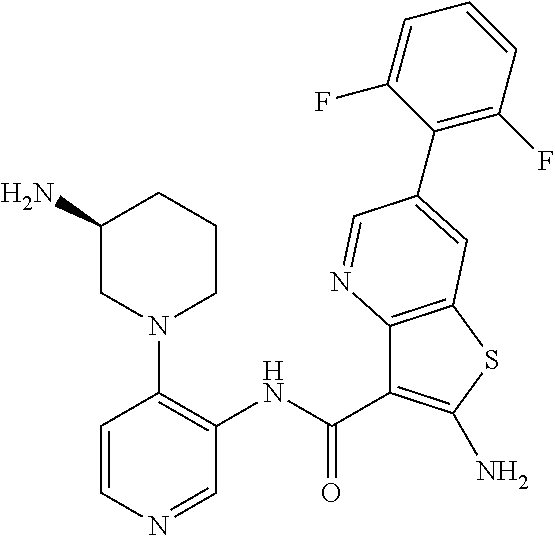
C1(NC(=O)C2=C(N)SC3=C2N=CC(C2=C(F)C=CC=C2F)=C3)=C(N2CCCC(N)C2)C=CN=C1
